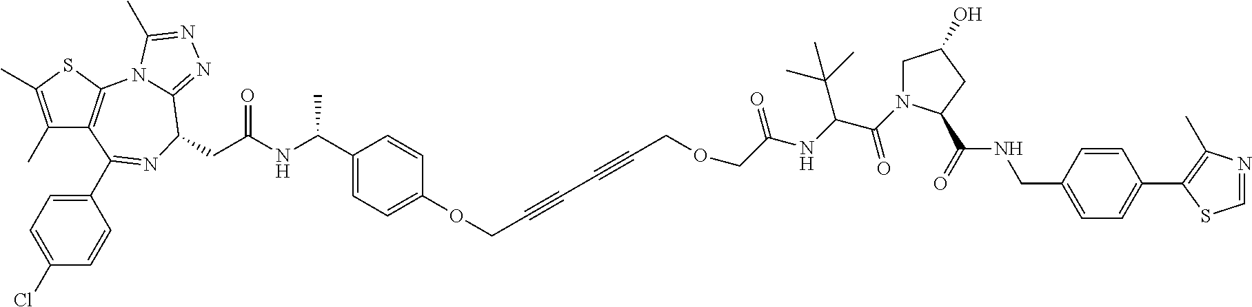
C1(C)=C(C)SC2=C1C(C1=CC=C(Cl)C=C1)=NC(CC(NC(C1=CC=C(OCC#CC#CCOCC(NC(C(=O)N3CC(O)CC3C(=O)NCC3=CC=C(C4=C(C)N=CS4)C=C3)C(C)(C)C)=O)C=C1)C)=O)C1=NN=C(C)N21
